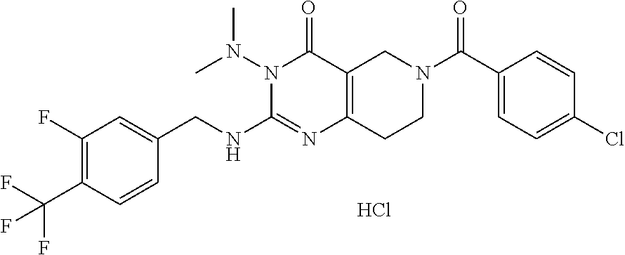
Cl.C1(C(F)(F)F)=C(F)C=C(CNC2=NC3=C(C(=O)N2N(C)C)CN(C(=O)C2=CC=C(Cl)C=C2)CC3)C=C1
